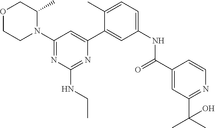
O1CCN(C2=NC(NCC)=NC(C3=CC(NC(C4=CC(C(C)(C)O)=NC=C4)=O)=CC=C3C)=C2)C(C)C1
